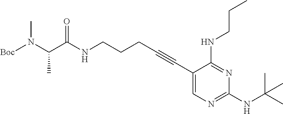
C(C(NCCCC#CC1=CN=C(NC(C)(C)C)N=C1NCCC)=O)(N([Boc])C)C
